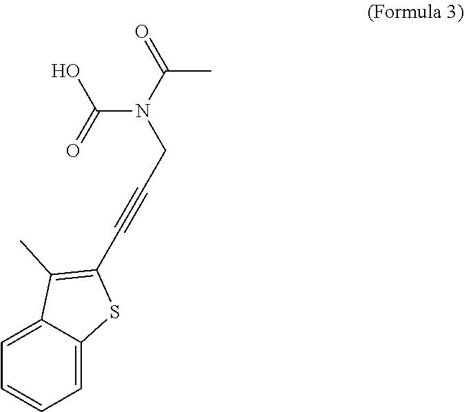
C(N(C(C)=O)CC#CC1=C(C)C2=CC=CC=C2S1)(=O)O
